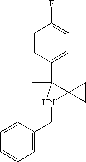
C1=C(CN2C3(C2(C2=CC=C(F)C=C2)C)CC3)C=CC=C1
